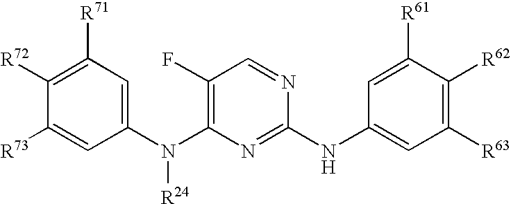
C1=C([R61])C([R62])=C([R63])C=C1NC1=NC(N(C2=CC([R71])=C([R72])C([R73])=C2)[R24])=C(F)C=N1
